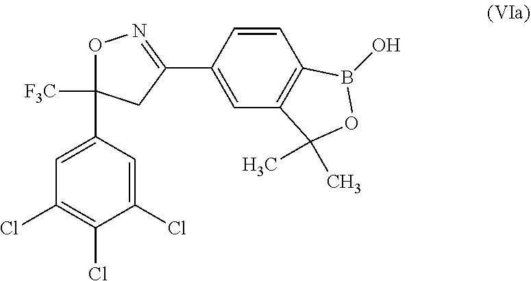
C1(Cl)=CC(C2([F3C])ON=C(C3=CC4=C(C=C3)B(O)OC4(C)C)C2)=CC(Cl)=C1Cl
